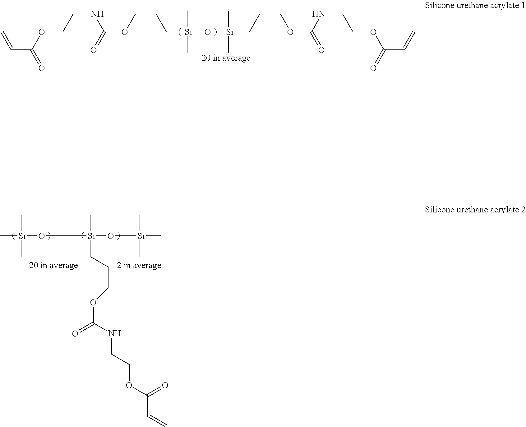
C(C(OCCNC(OCCC[Si](C)(C)O[Si](C)(C)CCCOC(=O)NCCOC(C=C)=O)=O)=O)=C.C[Si](C)(C)O[Si](O[Si](C)(C)C)(C)CCCOC(=O)NCCOC(C=C)=O
